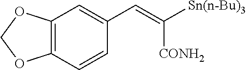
C12=C(C=CC(C=C([Sn(n-Bu)3])[CONH2])=C1)OCO2
